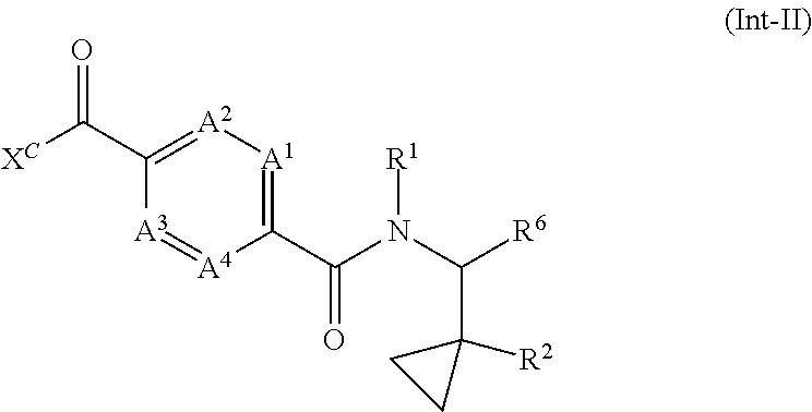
C(C1=[A2][A1]=C(C(=O)N([R1])C(C2([R2])CC2)[R6])[A4]=[A3]1)(=O)[XC]
